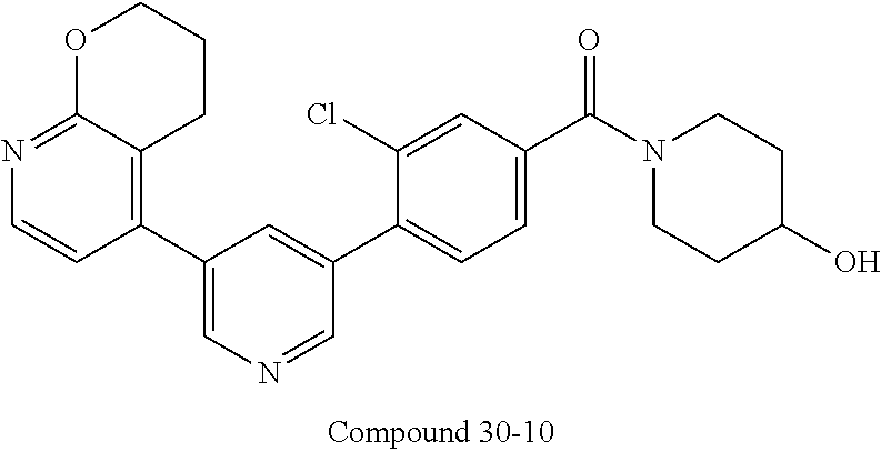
C1(C2=CN=CC(C3=CC=C(C(N4CCC(O)CC4)=O)C=C3Cl)=C2)=C2C(=NC=C1)OCCC2
